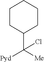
C1(C([Me])([Pyd])Cl)CCCCC1
